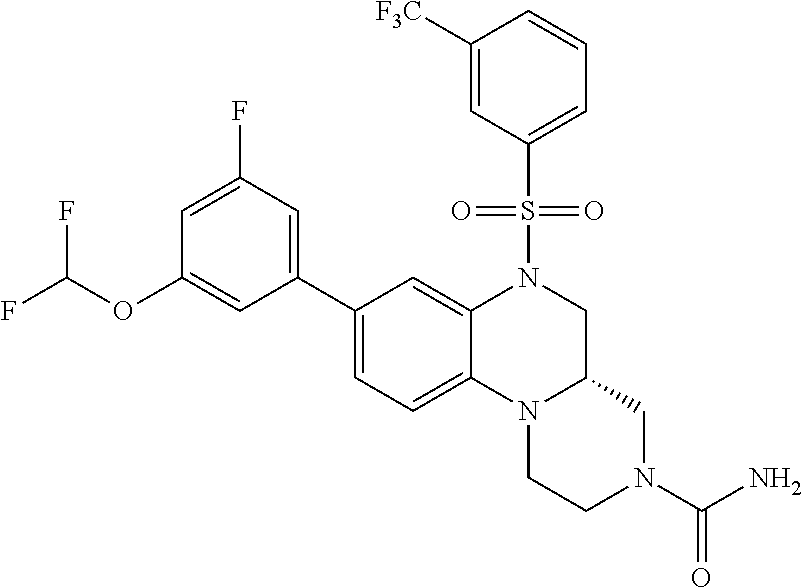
FC(OC1=CC(C2=CC=C3C(=C2)N(S(=O)(=O)C2=CC=CC([F3C])=C2)CC2N3CCN(C(N)=O)C2)=CC(F)=C1)F
